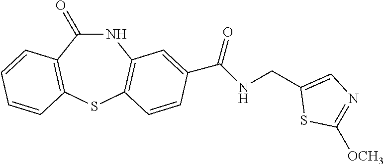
N1C(=O)C2=C(SC3=C1C=C(C(NCC1=CN=C([OCH3])S1)=O)C=C3)C=CC=C2
